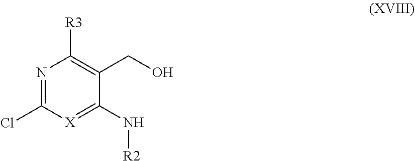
N1=C(Cl)[X]=C(N[R2])C(CO)=C1[R3]
